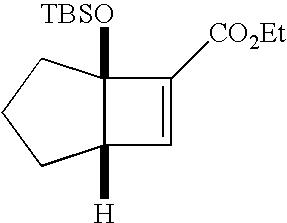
C12([TBSO])C([H])(C=C1[CO2Et])CCC2
